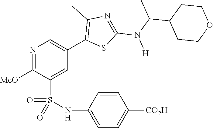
N1=C([MeO])C(S(NC2=CC=C([CO2H])C=C2)(=O)=O)=CC(C2=C(C)N=C(N(C(C)C3CCOCC3)[H])S2)=C1
